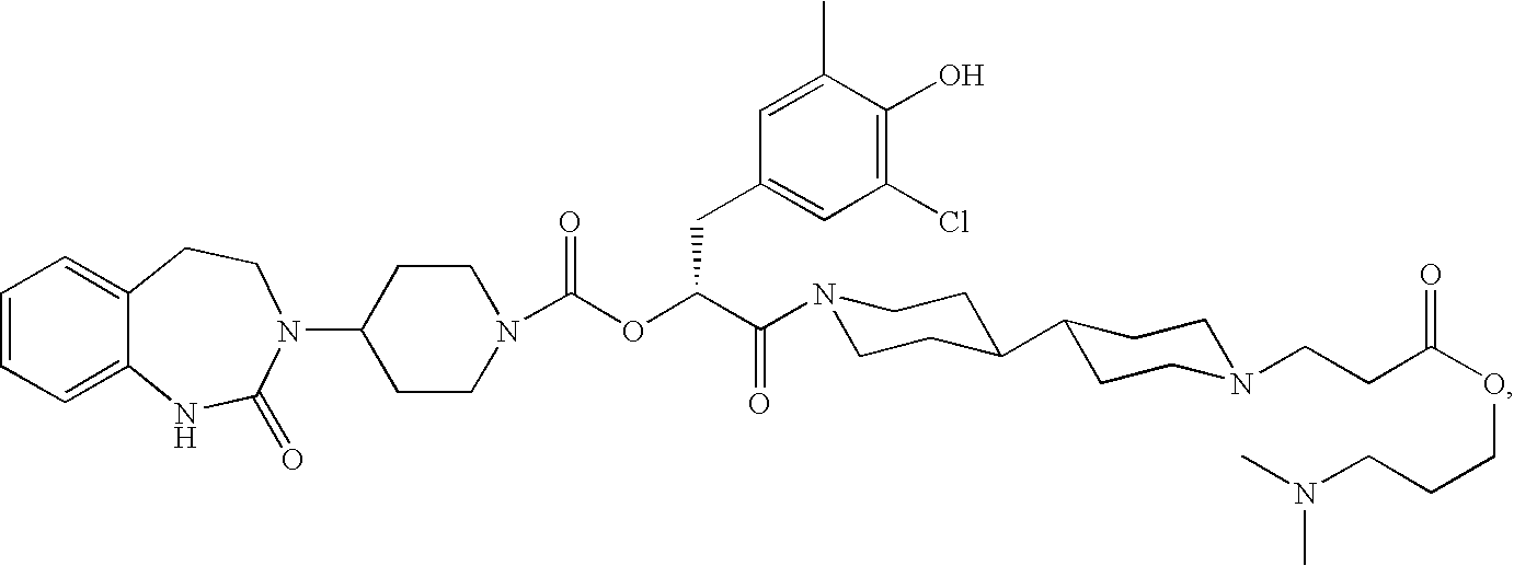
C1=CC=C2C(=C1)CCN(C1CCN(C(OC(C(=O)N3CCC(C4CCN(CCC(OCCCN(C)C)=O)CC4)CC3)CC3=CC(Cl)=C(O)C(C)=C3)=O)CC1)C(=O)N2
